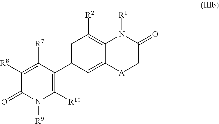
C1=C(C2=C([R10])N([R9])C(=O)C([R8])=C2[R7])C=C2C(=C1[R2])N([R1])C(=O)C[A]2
